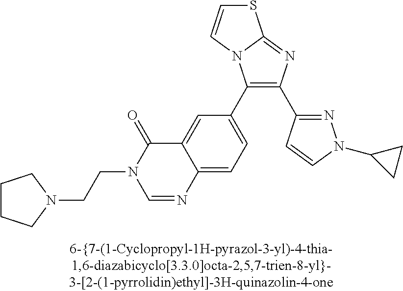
C1(C2=CC=C3C(=C2)C(=O)N(CCN2CCCC2)C=N3)=C(C2=NN(C3CC3)C=C2)N=C2N1C=CS2
